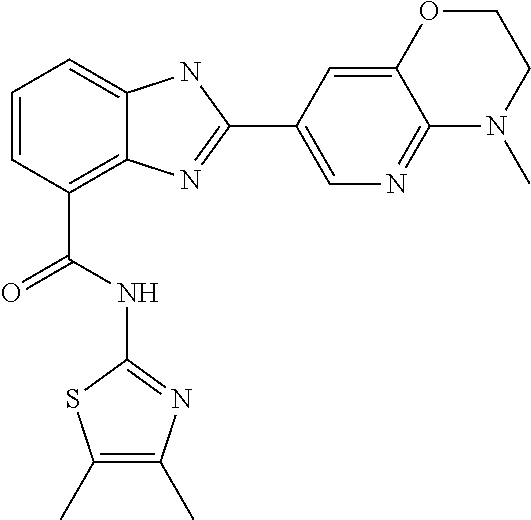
C1=CC(C(NC2=NC(C)=C(C)S2)=O)=C2C(=C1)NC(C1=CN=C3C(=C1)OCCN3C)=N2
